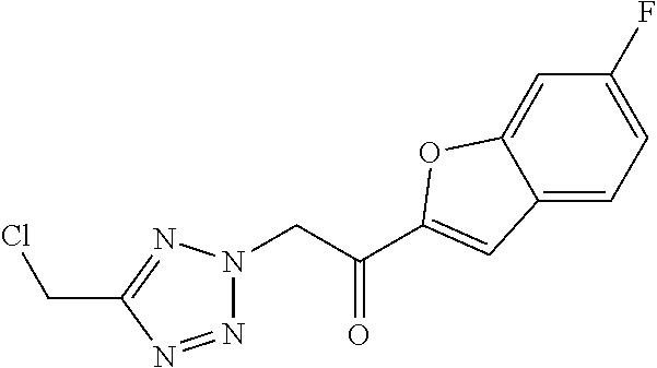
C12=CC=C(F)C=C1OC(C(CN1N=NC(CCl)=N1)=O)=C2
